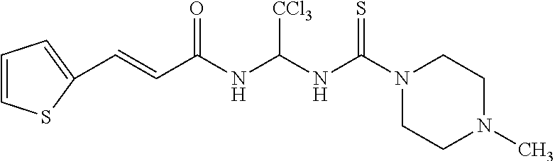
C1=CSC(C=CC(NC(NC(N2CCN(C)CC2)=S)[CCl3])=O)=C1
